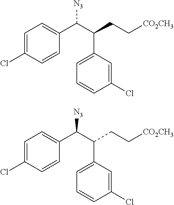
C1=C(Cl)C=CC(C(C(CC[CO2CH3])C2=CC=CC(Cl)=C2)[N3])=C1.C1=C(Cl)C=CC(C([N3])C(C2=CC=CC(Cl)=C2)CC[CO2CH3])=C1
